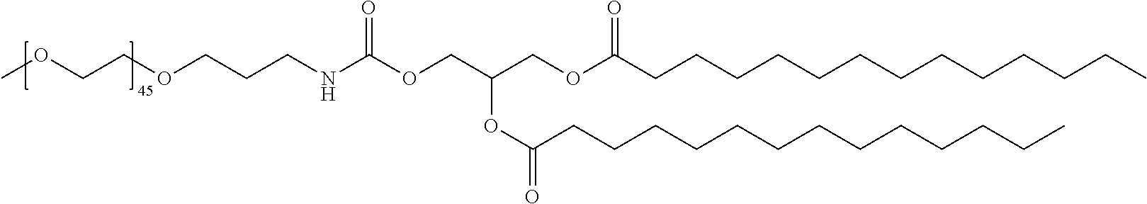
C(CCOCCOC)NC(OCC(OC(CCCCCCCCCCCCC)=O)COC(CCCCCCCCCCCCC)=O)=O
